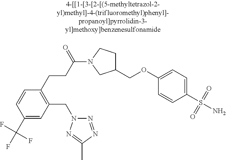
C1(COC2=CC=C(S(N)(=O)=O)C=C2)CCN(C(CCC2=C(CN3N=NC(C)=N3)C=C(C(F)(F)F)C=C2)=O)C1
